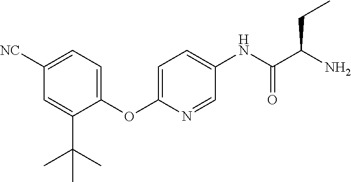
C1([NC])=CC=C(OC2=CC=C(NC(=O)C(CC)N)C=N2)C(C(C)(C)C)=C1
